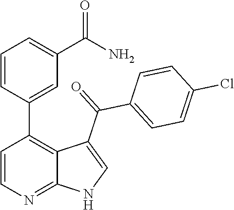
C1=CN=C2C(=C1C1=CC(C(N)=O)=CC=C1)C(C(=O)C1=CC=C(Cl)C=C1)=CN2
